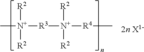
[R4](C)[N+]([R3][N+](C)([R2])[R2])([R2])[R2]
